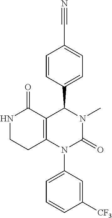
C1=CC(C2C3=C(CCNC3=O)N(C3=CC=CC([CF3])=C3)C(=O)N2C)=CC=C1C#N
